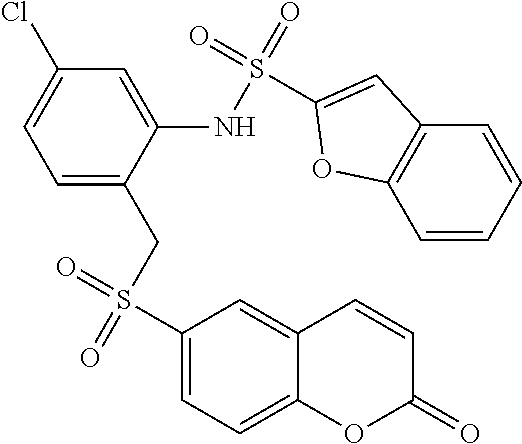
C1=C(CS(C2=CC=C3C(=C2)C=CC(=O)O3)(=O)=O)C(NS(=O)(=O)C2=CC3=C(C=CC=C3)O2)=CC(Cl)=C1
